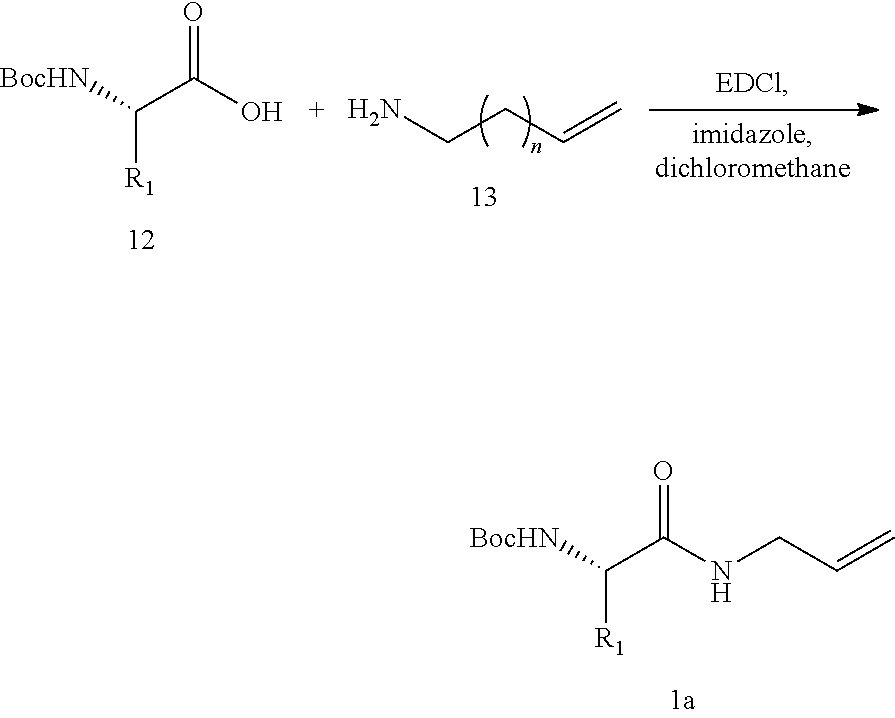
[BocHN]C(C(O)=O)[R1].NCCC=C.[BocHN]C(C(NCC=C)=O)[R1]
